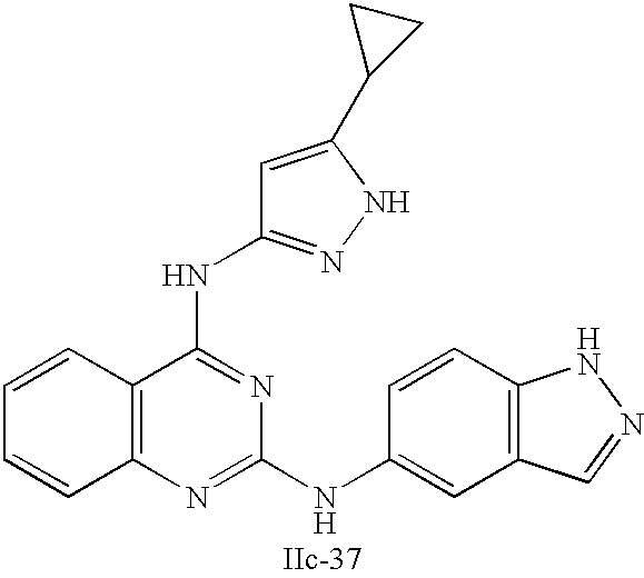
C12=C(N=C(NC3=CC4=C(C=C3)NN=C4)N=C1NC1=NNC(C3CC3)=C1)C=CC=C2
